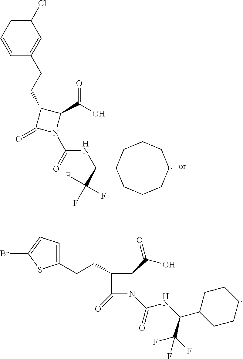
C1(=O)C(CCC2=CC=C(Br)S2)C(C(=O)O)N1C(NC(C1CCCCC1)C(F)(F)F)=O.C1(=O)N(C(NC(C2CCCCCCC2)C(F)(F)F)=O)C(C(=O)O)C1CCC1=CC(Cl)=CC=C1
